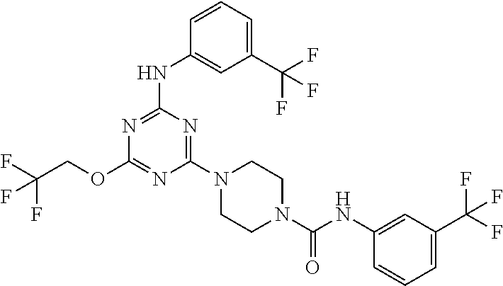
FC(COC1=NC(N2CCN(C(NC3=CC(C(F)(F)F)=CC=C3)=O)CC2)=NC(NC2=CC(C(F)(F)F)=CC=C2)=N1)(F)F
